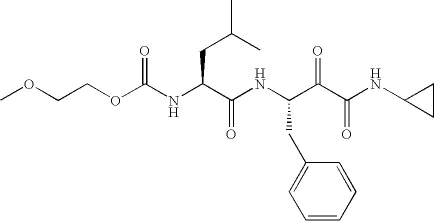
COCCOC(NC(C(NC(C(C(NC1CC1)=O)=O)CC1=CC=CC=C1)=O)CC(C)C)=O
